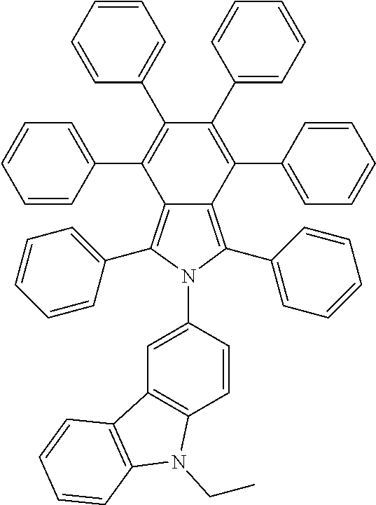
C12=C(C=CC(N3C(C4=CC=CC=C4)=C4C(=C3C3=CC=CC=C3)C(C3=CC=CC=C3)=C(C3=CC=CC=C3)C(C3=CC=CC=C3)=C4C3=CC=CC=C3)=C1)N(CC)C1=C2C=CC=C1
